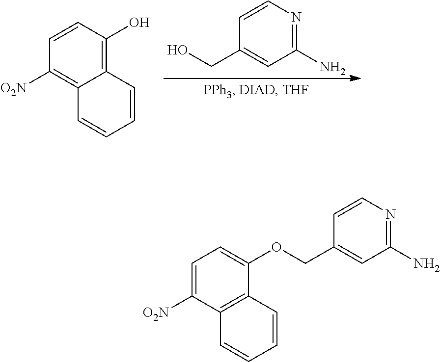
OCC1=CC(N)=NC=C1.C12=C(O)C=CC([O2N])=C1C=CC=C2.C12=C(C([O2N])=CC=C1OCC1=CC(N)=NC=C1)C=CC=C2
